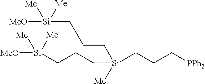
C(C[Si](CCC[Si]([Me])([Me])[MeO])(CCC[PPh2])[Me])C[Si]([Me])([Me])[MeO]
